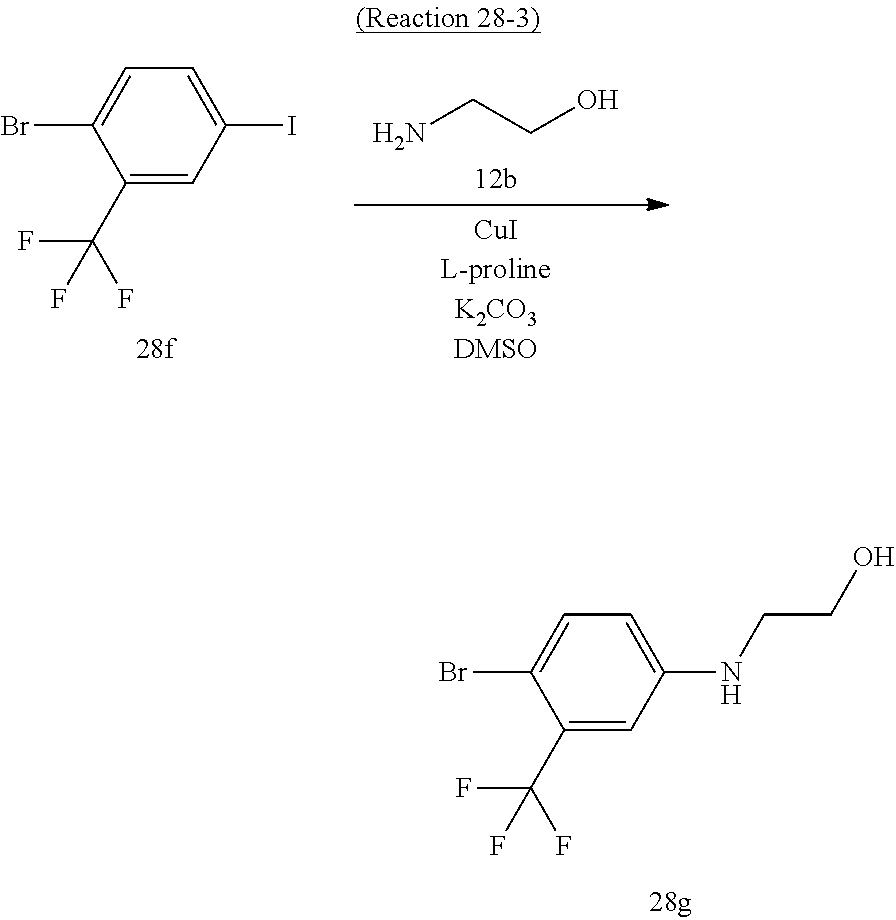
C1(C(F)(F)F)=CC(I)=CC=C1Br.NCCO.C1(C(F)(F)F)=CC(NCCO)=CC=C1Br
